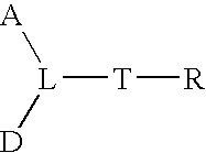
[L]([T][R])([D])[A]
